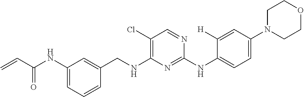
C=CC(NC1=CC=CC(CNC2=C(Cl)C=NC(NC3=CC=C(N4CCOCC4)C=C3[H])=N2)=C1)=O
